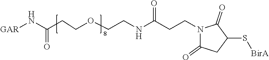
[GAR]NC(CCOCCNC(CCN1C(=O)CC(S[BirA])C1=O)=O)=O
